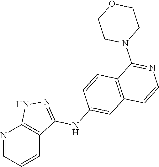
N1=CC=CC2=C1NN=C2NC1=CC2=C(C=C1)C(N1CCOCC1)=NC=C2
